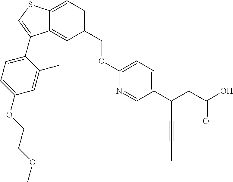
C12=CC(COC3=CC=C(C(CC(O)=O)C#CC)C=N3)=CC=C1SC=C2C1=CC=C(OCCOC)C=C1C
